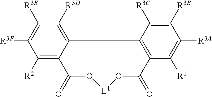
C1([R2])=C2C(=C([R3D])C([R3E])=C1[R3F])C1=C(C(=O)O[L1]OC2=O)C([R1])=C([R3A])C([R3B])=C1[R3C]
